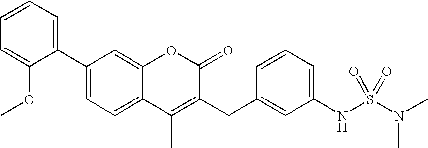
C1(C2=CC=CC=C2OC)=CC=C2C(=C1)OC(=O)C(CC1=CC(NS(N(C)C)(=O)=O)=CC=C1)=C2C
